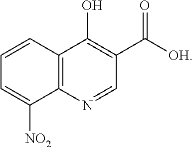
C12=C(N=CC(C([OH])=O)=C1O)C([NO2])=CC=C2
